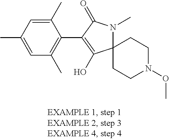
C12(N(C)C(=O)C(C3=C(C)C=C(C)C=C3C)=C1O)CCN(OC)CC2
